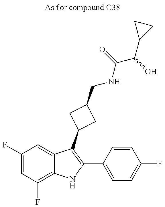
C1(F)=CC(F)=C2C(=C1)C(C1CC(CNC(C(O)C3CC3)=O)C1)=C(C1=CC=C(F)C=C1)N2
